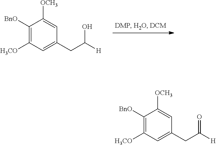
C1([BnO])=C([H3CO])C=C(CC([H])O)C=C1[OCH3].C1([BnO])=C([H3CO])C=C(CC([H])=O)C=C1[OCH3]
